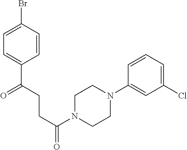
C1(N2CCN(C(=O)CCC(C3=CC=C(Br)C=C3)=O)CC2)=CC(Cl)=CC=C1
